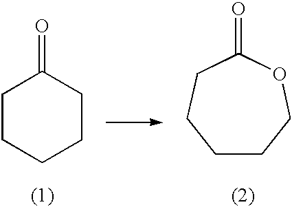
C1CCCCC1=O.C1CCOC(=O)CC1
